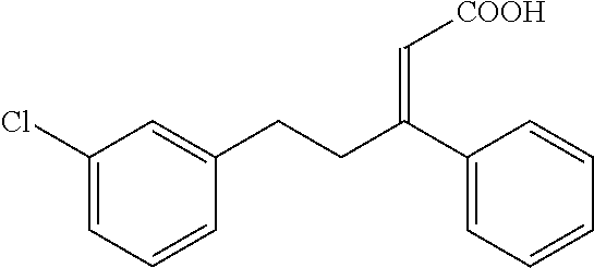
C1(Cl)=CC=CC(CCC(C2=CC=CC=C2)=C[COOH])=C1
